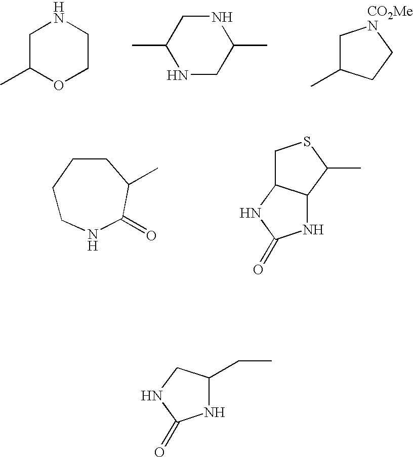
N1CC(C)OCC1.N1CC(C)NCC1C.C1C(C)CC[CO2MeN]1.C1CNC(=O)C(C)CC1.C1C2C(C(C)S1)NC(=O)N2.N1C(CC)CNC1=O
